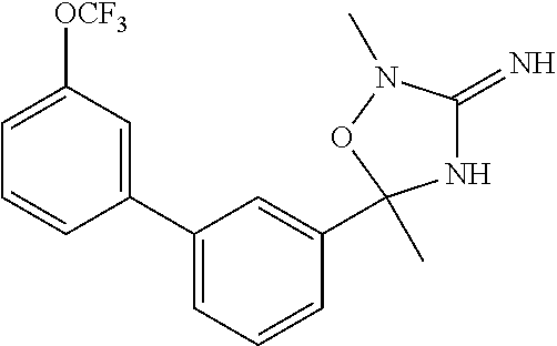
C1(C2=CC([OCF3])=CC=C2)=CC=CC(C2(C)NC(=N)N(C)O2)=C1
